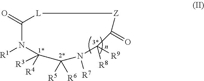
N1([R1])C(=O)[L][Z]C(=O)C([R8])([R9])N([R7])C([R5])([R6])C1([R3])[R4]
